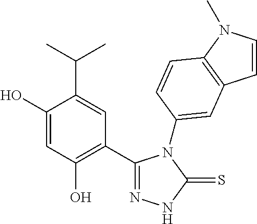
C1(C2=NNC(=S)N2C2=CC3=C(N(C)C=C3)C=C2)=C(O)C=C(O)C(C(C)C)=C1
